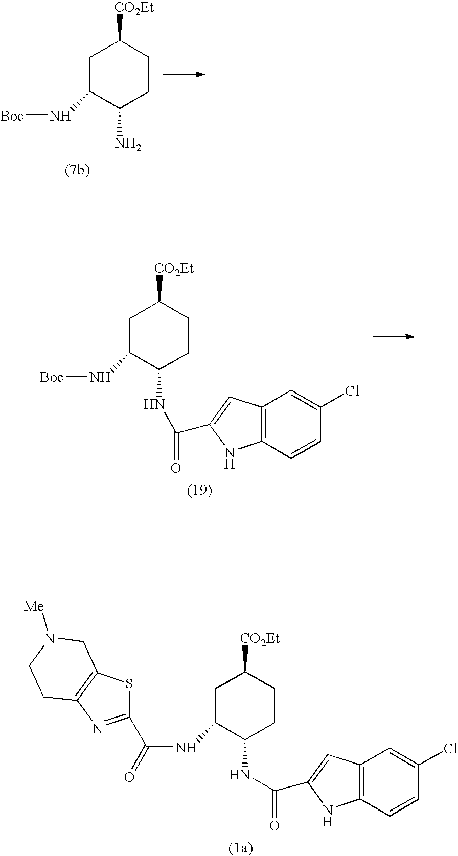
C1C(N[Boc])C(N)CCC1[CO2Et].C1C(N[Boc])C(NC(=O)C2=CC3=C(N2)C=CC(Cl)=C3)CCC1[CO2Et].C1C(NC(=O)C2=NC3=C(S2)CN([Me])CC3)C(NC(=O)C2=CC3=C(N2)C=CC(Cl)=C3)CCC1[CO2Et]
